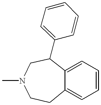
C12=CC=CC=C1CCN(C)CC2C1=CC=CC=C1
